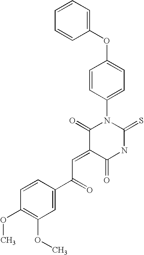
C1=CC=CC(OC2=CC=C(N3C(=O)C(=CC(C4=CC(OC)=C(OC)C=C4)=O)C(=O)NC3=S)C=C2)=C1
